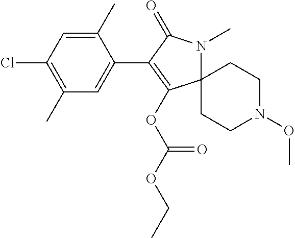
C1(C)=CC(Cl)=C(C)C=C1C1=C(OC(OCC)=O)C2(N(C)C1=O)CCN(OC)CC2
